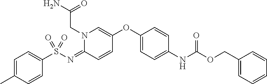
C1(OC2=CN(CC(N)=O)C(=NS(C3=CC=C(C)C=C3)(=O)=O)C=C2)=CC=C(NC(OCC2=CC=CC=C2)=O)C=C1
